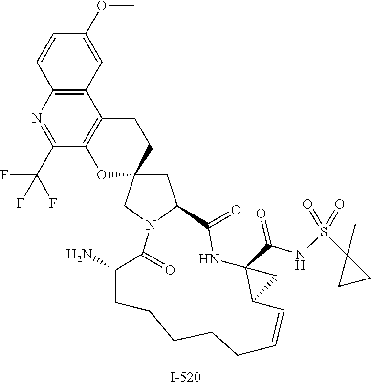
C12=C(N=C(C(F)(F)F)C3=C1CCC1(O3)CC3N(C1)C(=O)C(N)CCCCCC=CC1C(C(NS(C4(C)CC4)(=O)=O)=O)(NC3=O)C1)C=CC(OC)=C2
